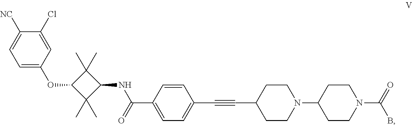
N1(C2CCN(C(=O)B)CC2)CCC(C#CC2=CC=C(C(=O)NC3C(C)(C)C(OC4=CC=C([NC])C(Cl)=C4)C3(C)C)C=C2)CC1
